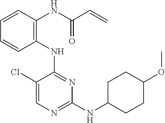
N(C1=NC(NC2CCC(OC)CC2)=NC=C1Cl)C1=C(NC(C=C)=O)C=CC=C1
